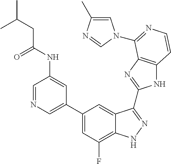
C1=C(C2=CC(F)=C3C(=C2)C(C2=NC4=C(N2)C=CN=C4N2C=C(C)N=C2)=NN3)C=C(NC(=O)CC(C)C)C=N1
